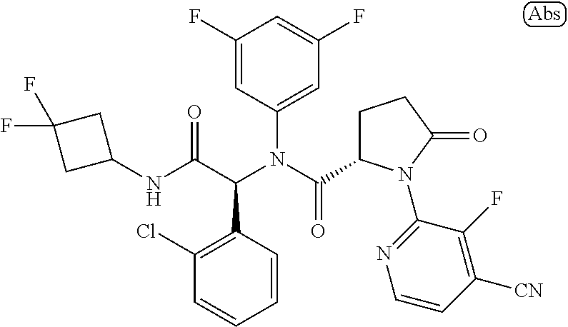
C1(F)=CC(N(C(=O)C2CCC(=O)N2C2=NC=CC([CN])=C2F)C(C(NC2CC(F)(F)C2)=O)C2=C(Cl)C=CC=C2)=CC(F)=C1
